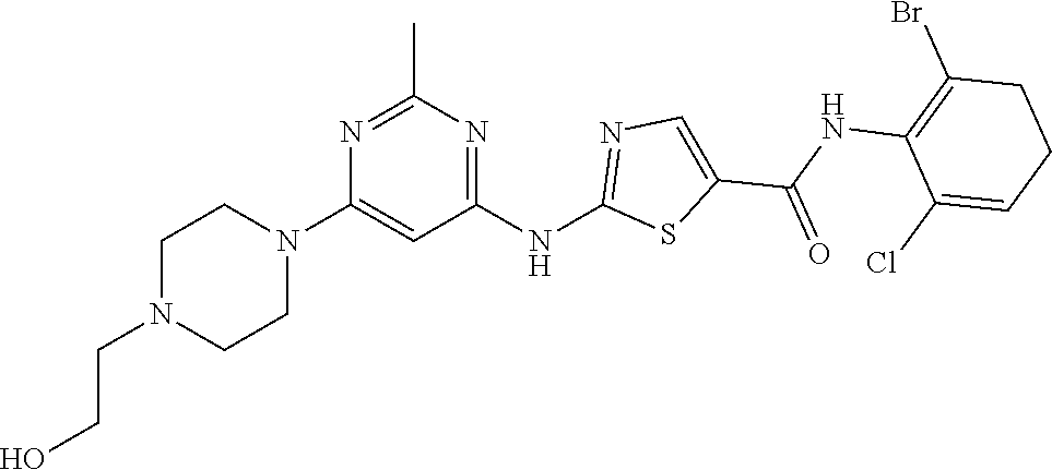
N1=C(C)N=C(NC2=NC=C(C(=O)NC3=C(Br)CCC=C3Cl)S2)C=C1N1CCN(CCO)CC1
